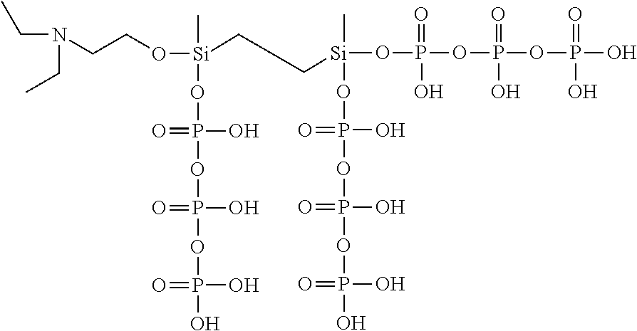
P(O)(OP(OP(O[Si](C)(OP(OP(OP(O)(O)=O)(O)=O)(O)=O)CC[Si](OCCN(CC)CC)(C)OP(OP(OP(O)(O)=O)(O)=O)(O)=O)(=O)O)(=O)O)(=O)O
